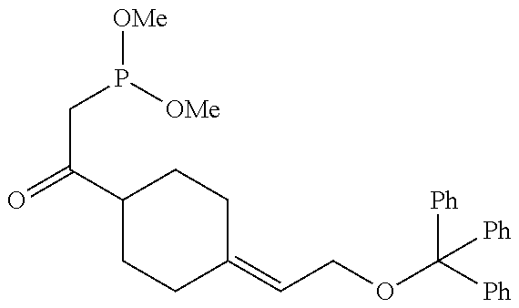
O=C(CP([OMe])[OMe])C1CCC(=CCOC([Ph])([Ph])[Ph])CC1
